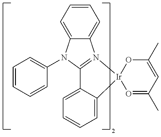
C12=CC=CC=C1N(C1=CC=CC=C1)C1=N2[Ir]2(C3=CC=CC=C13)O=C(C)C=C(C)O2
